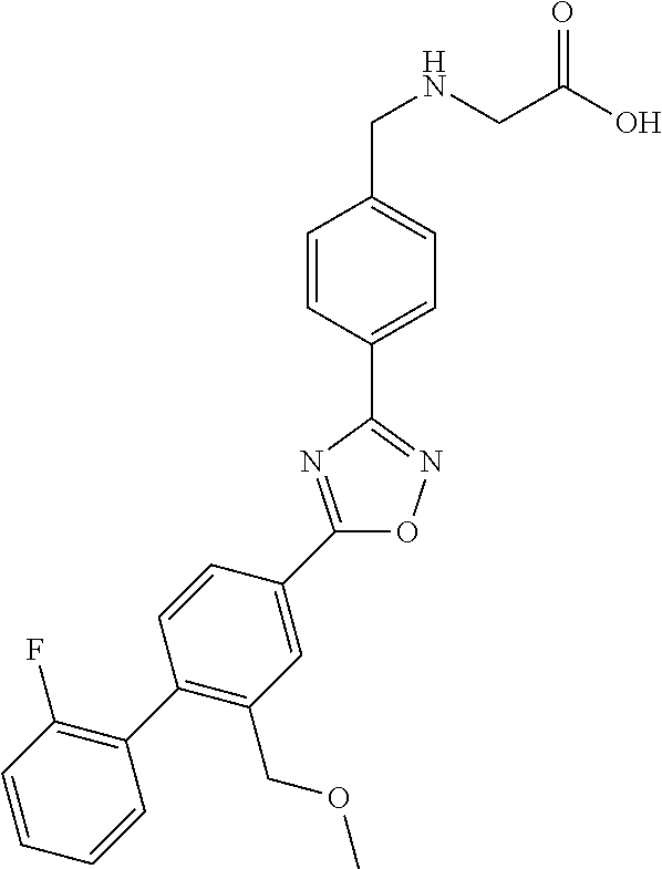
C1=CC(C2=NOC(C3=CC(COC)=C(C4=C(F)C=CC=C4)C=C3)=N2)=CC=C1CNCC(O)=O
